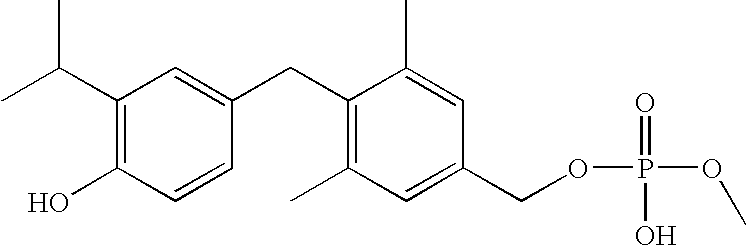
C1(C(C)C)=C(O)C=CC(CC2=C(C)C=C(COP(OC)(=O)O)C=C2C)=C1
